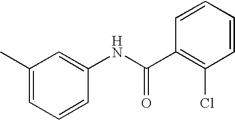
C1(C)=CC=CC(NC(C2=C(Cl)C=CC=C2)=O)=C1
